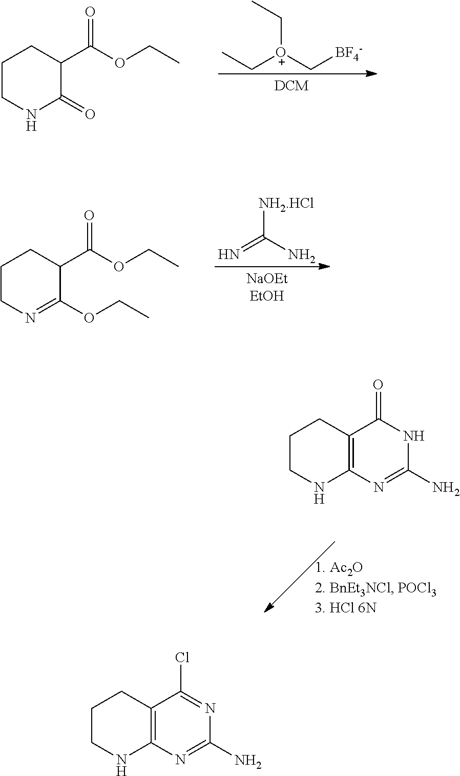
CC[O+](CC)C[BF4-].C1CNC(=O)C(C(OCC)=O)C1.[NH2.HCl]C(N)=N.C1CN=C(OCC)C(C(OCC)=O)C1.C1CNC2=C(C1)C(=O)NC(N)=N2.C1CNC2=C(C1)C(Cl)=NC(N)=N2
